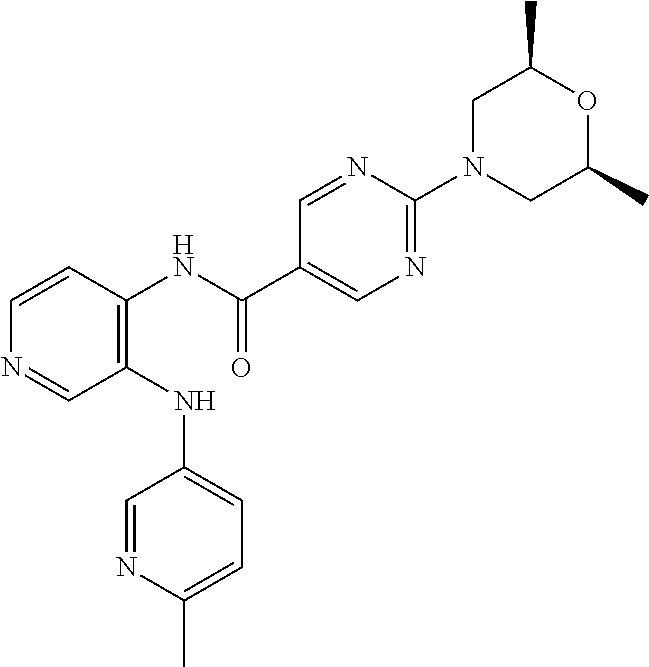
C1(NC2=CC=C(C)N=C2)=C(NC(C2=CN=C(N3CC(C)OC(C)C3)N=C2)=O)C=CN=C1
